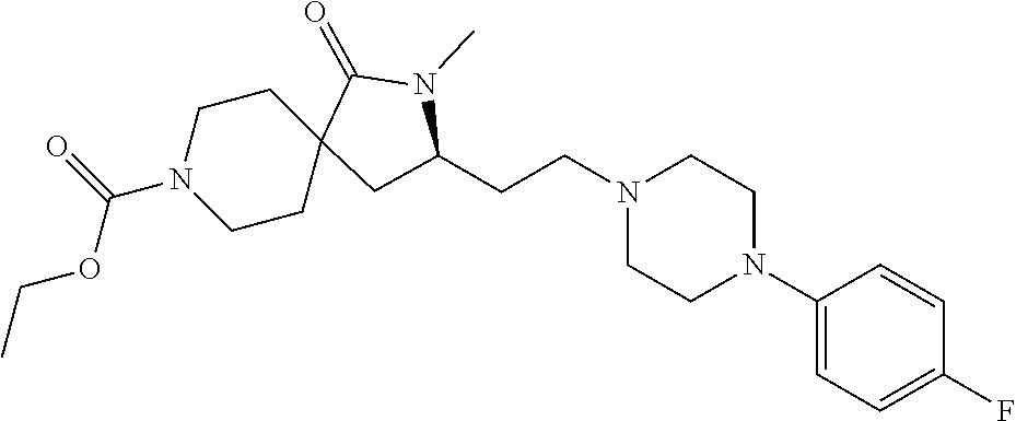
C1(N2CCN(CCC3CC4(CCN(C(=O)OCC)CC4)C(=O)N3C)CC2)=CC=C(F)C=C1
